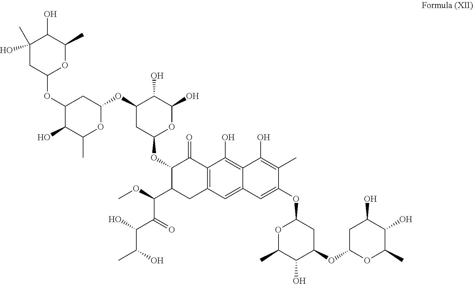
C1(C)(O)CC(OC2C(O)C(C)OC(OC3CC(OC4C(C(C(=O)C(C(C)O)O)OC)CC5=C(C4=O)C(O)=C4C(=C5)C=C(OC5OC(C)C(O)C(OC6OC(C)C(O)C(O)C6)C5)C(C)=C4O)OC(O)C3O)C2)OC(C)C1O
